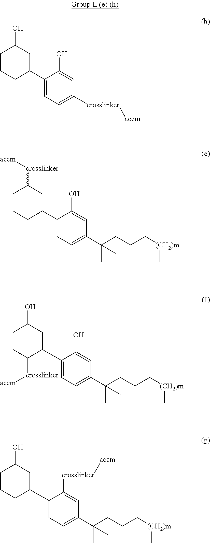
C1(C2CC(O)CCC2)=CC=C([crosslinker][accm])C=C1O.C1(CCCCC(C)[crosslinker][accm])=CC=C(C(CCC[(CH2)m]C)(C)C)C=C1O.C1(C2CC(O)CCC2[crosslinker][accm])=CC=C(C(CCC[(CH2)m]C)(C)C)C=C1O.C1(C2CC(O)CCC2)CC=C(C(CCC[(CH2)m]C)(C)C)C=C1[crosslinker][accm]
